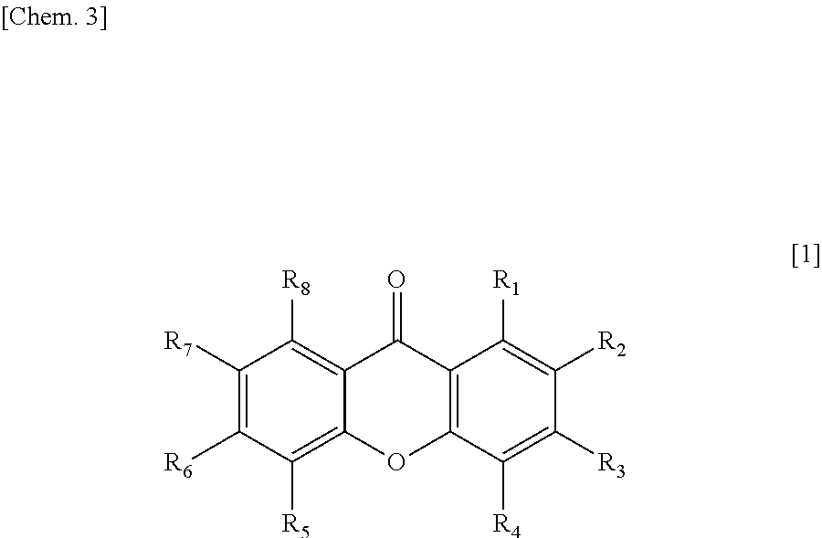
C1([R7])=C([R6])C([R5])=C2C(=C1[R8])C(=O)C1=C(O2)C([R4])=C([R3])C([R2])=C1[R1]
